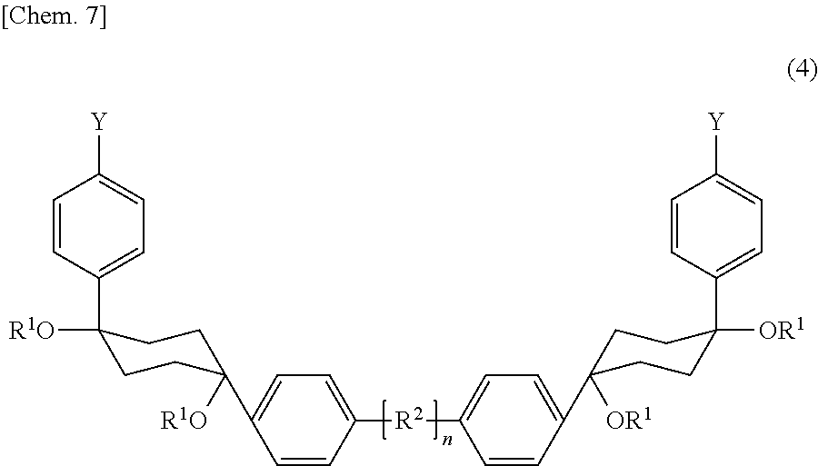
C1=CC(C2([R1O])CCC(C3=CC=C([R2]C4=CC=C(C5([OR1])CCC(C6=CC=C([Y])C=C6)([OR1])CC5)C=C4)C=C3)([R1O])CC2)=CC=C1[Y]
